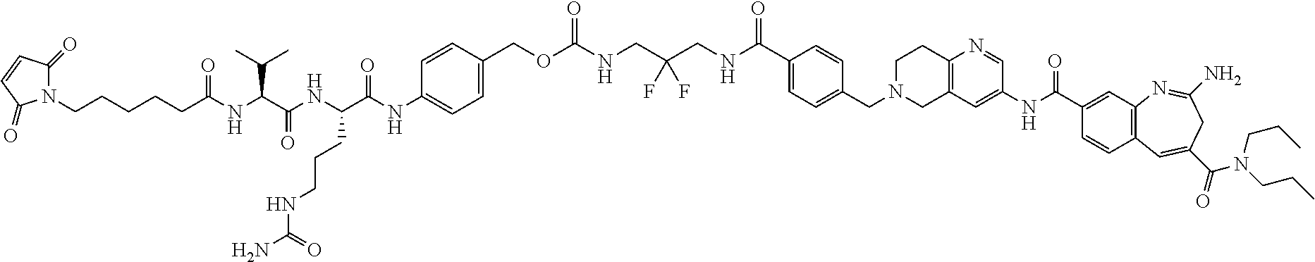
C(N1CC2=C(CC1)N=CC(NC(C1=CC3=C(C=C(C(=O)N(CCC)CCC)CC(N)=N3)C=C1)=O)=C2)C1=CC=C(C(NCC(CNC(OCC2=CC=C(NC(C(NC(C(NC(CCCCCN3C(=O)C=CC3=O)=O)C(C)C)=O)CCCNC(N)=O)=O)C=C2)=O)(F)F)=O)C=C1
